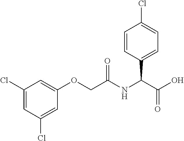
C1(Cl)=CC(Cl)=CC(OCC(=O)NC(C(O)=O)C2=CC=C(Cl)C=C2)=C1
